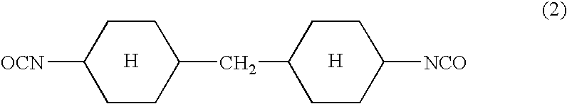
C1CC(CC2CCC([NCO])CC2)CCC1[OCN].[H].[H]
